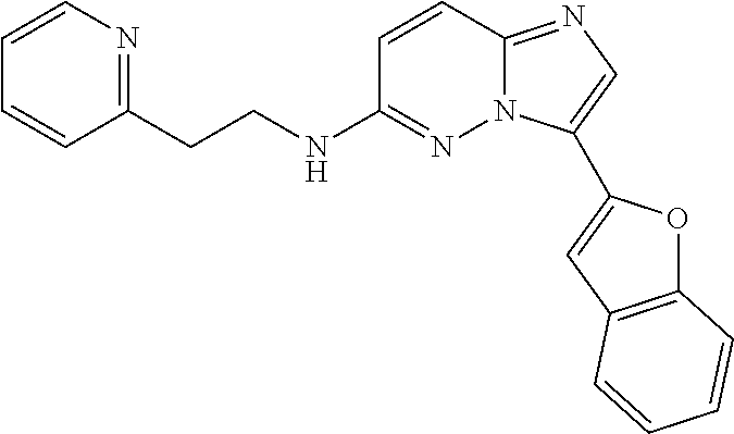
C1(CCNC2=NN3C(=NC=C3C3=CC4=C(O3)C=CC=C4)C=C2)=NC=CC=C1
